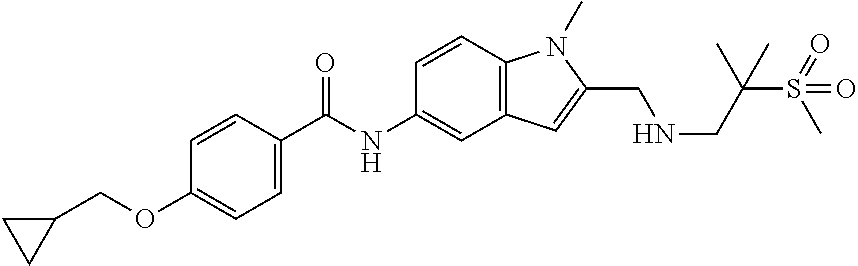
C1=CC(C(NC2=CC3=C(C=C2)N(C)C(CNCC(S(=O)(C)=O)(C)C)=C3)=O)=CC=C1OCC1CC1
